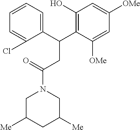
C1C([Me])CC([Me])CN1C(=O)CC(C1=C(O)C=C([OMe])C=C1[OMe])C1=CC=CC=C1Cl
